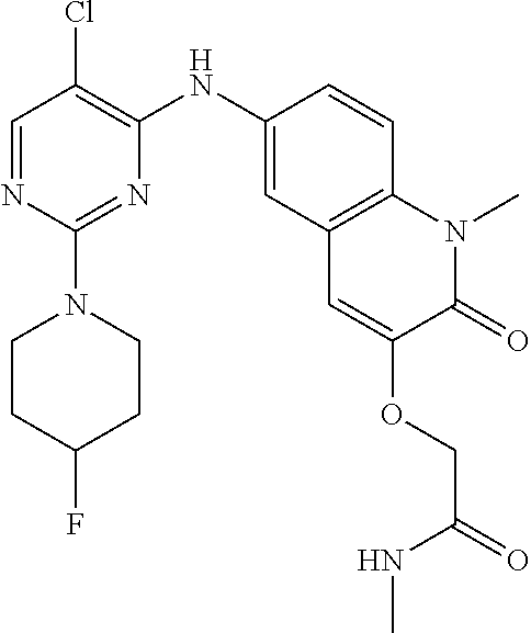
C1=NC(N2CCC(F)CC2)=NC(NC2=CC3=C(C=C2)N(C)C(=O)C(OCC(NC)=O)=C3)=C1Cl
